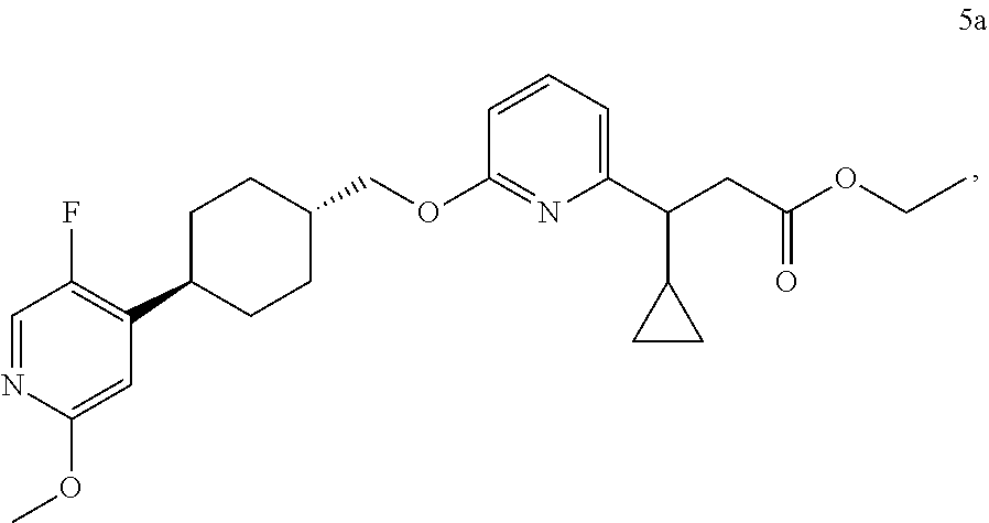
C1=NC(OC)=CC(C2CCC(COC3=NC(C(CC(OCC)=O)C4CC4)=CC=C3)CC2)=C1F
